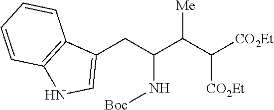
C1(CC(C(C([CO2Et])[CO2Et])[Me])N[Boc])=CNC2=C1C=CC=C2
